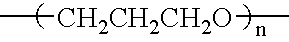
C[CH2CH2CH2O]C
